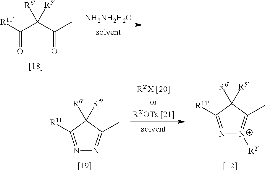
C(C(C(C)=O)([R6])[R5])([R11])=O.[NH2NH2H2O].N1=C([R11])C([R6])([R5])C(C)=N1.N1=C([R11])C([R6])([R5])C(C)=[N+]1[R2]
